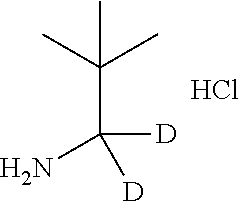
C(C(C)(C)C)([D])(N)[D].Cl
